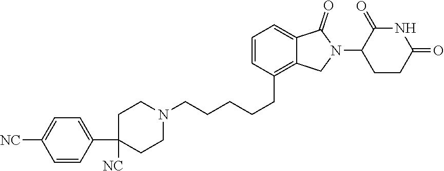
N1(CCCCCC2=C3C(=CC=C2)C(=O)N(C2CCC(=O)NC2=O)C3)CCC(C2=CC=C([NC])C=C2)([NC])CC1
